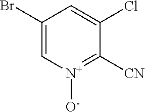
C1(Br)=C[N+]([O-])=C([CN])C(Cl)=C1
